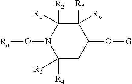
C1([R5])([R6])C([R2])([R1])N(O[Ra])C([R3])([R4])CC1O[G]
